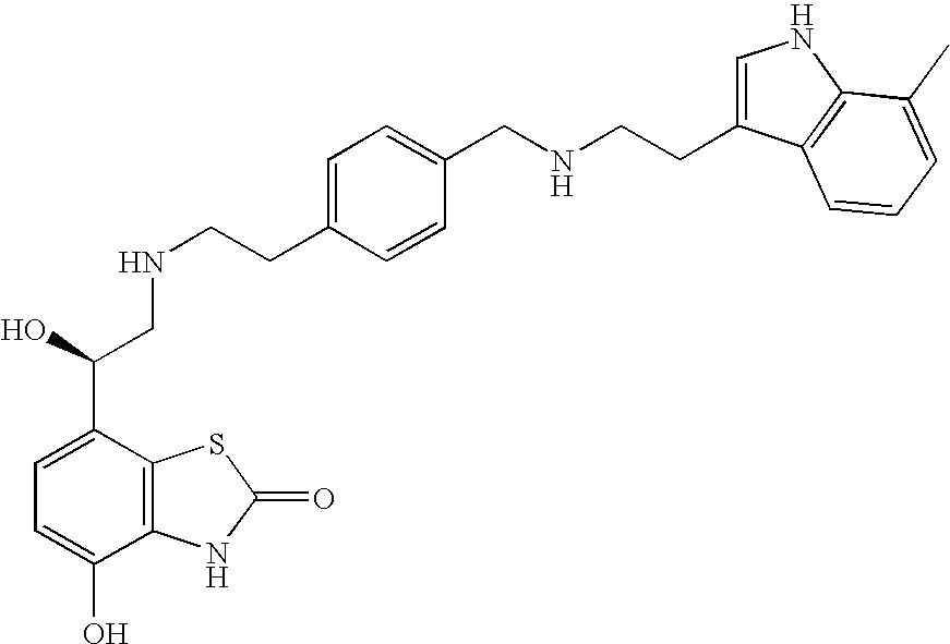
C1=C(C(O)CNCCC2=CC=C(CNCCC3=CNC4=C3C=CC=C4C)C=C2)C2=C(C(O)=C1)NC(=O)S2
